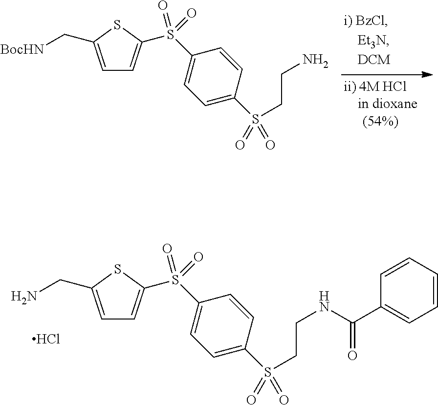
C1=C(CN)SC(S(C2=CC=C(S(CCNC(C3=CC=CC=C3)=O)(=O)=O)C=C2)(=O)=O)=C1.Cl.C1=C(C[BocHN])SC(S(C2=CC=C(S(CCN)(=O)=O)C=C2)(=O)=O)=C1
